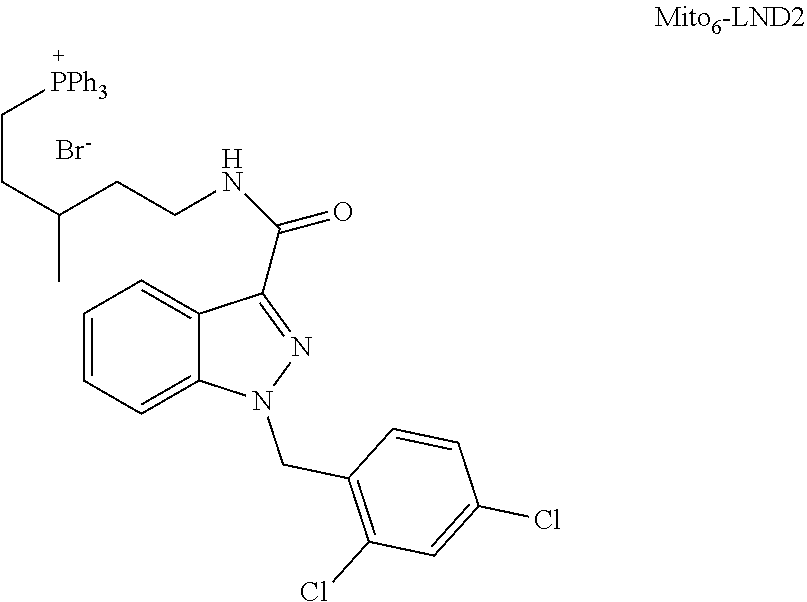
N1(CC2=C(Cl)C=C(Cl)C=C2)N=C(C(NCCC(CC[PPh3])C)=O)C2=CC=CC=C12.[Br-]
